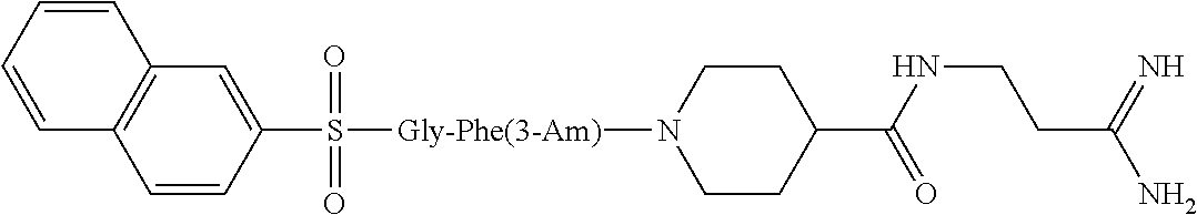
C12=C(C=C(S(=O)(=O)[Gly-Phe(3-Am)]N3CCC(C(NCCC(=N)N)=O)CC3)C=C1)C=CC=C2
